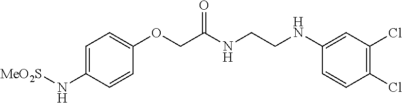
C1=C(N[MeO2S])C=CC(OCC(NCCNC2=CC(Cl)=C(Cl)C=C2)=O)=C1
